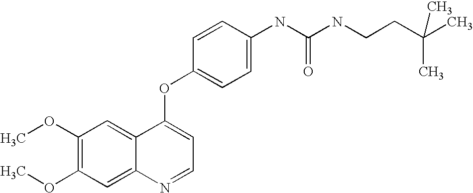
C1=CC(OC2=CC=NC3=CC(OC)=C(OC)C=C23)=CC=C1NC(NCCC(C)(C)C)=O
